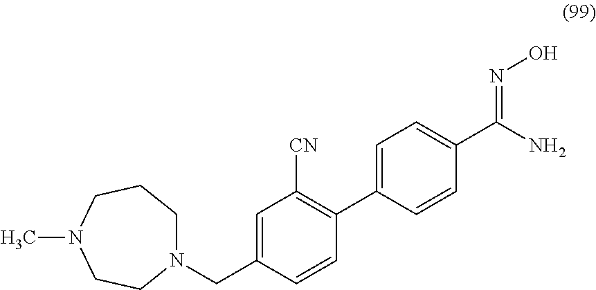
N1(CC2=CC([CN])=C(C3=CC=C(C(N)=NO)C=C3)C=C2)CCCN(C)CC1
